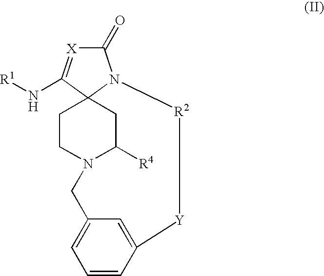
C1(=O)[X]=C(N[R1])C23N1[R2][Y]C1=CC(=CC=C1)CN(CC2)C([R4])C3
